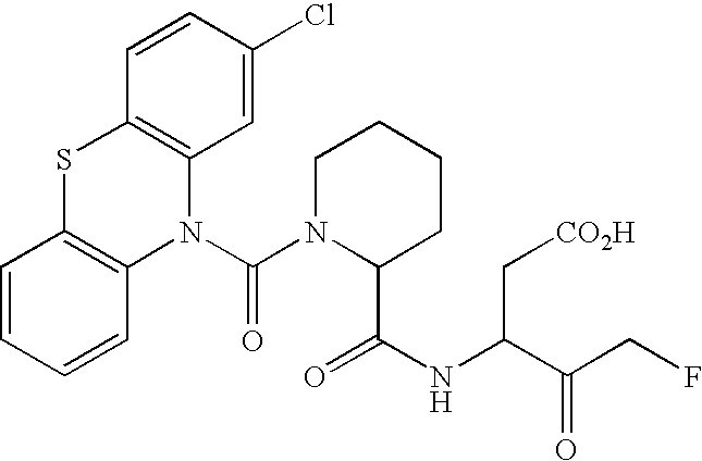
C1=CC=CC2=C1SC1=C(N2C(N2C(C(NC(C(CF)=O)C[CO2H])=O)CCCC2)=O)C=C(Cl)C=C1
